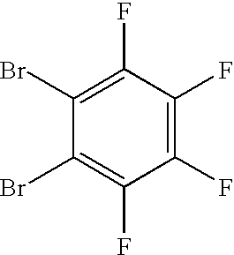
C1(F)=C(Br)C(Br)=C(F)C(F)=C1F
